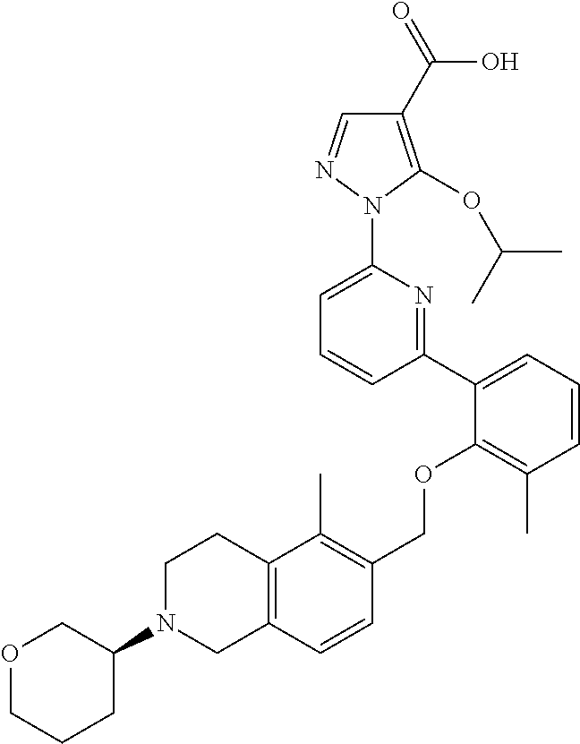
C1(C2=CC=CC(C)=C2OCC2=C(C)C3=C(C=C2)CN(C2COCCC2)CC3)=NC(N2N=CC(C(=O)O)=C2OC(C)C)=CC=C1
